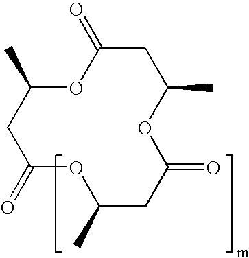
CC1OC(=O)CC(C)OC(=O)CC(C)OC(=O)C1
